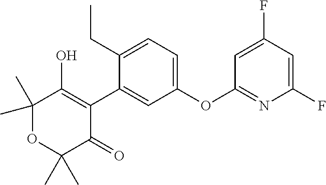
C1(C)(C)OC(C)(C)C(=O)C(C2=CC(OC3=NC(F)=CC(F)=C3)=CC=C2CC)=C1O
